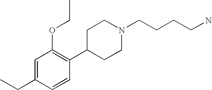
CCC1=CC(OCC)=C(C2CCN(CCCCN)CC2)C=C1
